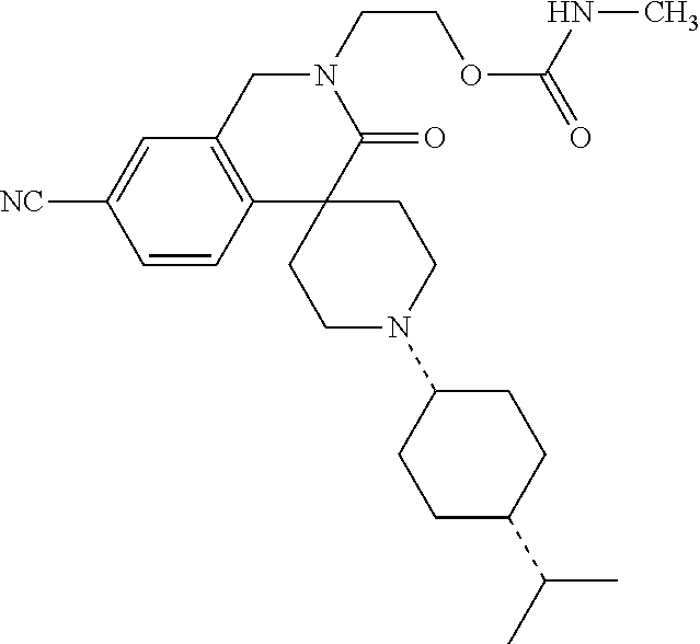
C1C2=C(C3(C(=O)N1CCOC(=O)NC)CCN(C1CCC(C(C)C)CC1)CC3)C=CC([CN])=C2
